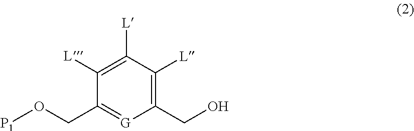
O(CC1=[G]C(CO)=C([L])C([L])=C1[L])[P1]
